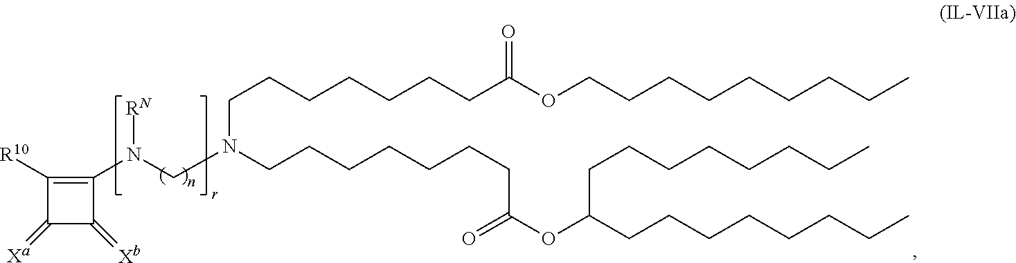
C(CCCCCCC(OCCCCCCCCC)=O)N(CCCCCCCC(OC(CCCCCCCC)CCCCCCCC)=O)CN(C1=C([R10])C(=[Xa])C1=[Xb])[RN]
